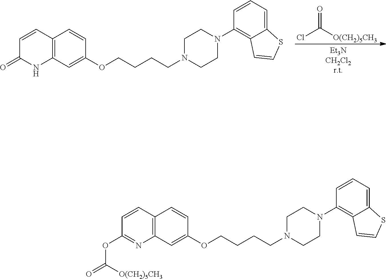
C1=CC(=O)NC2=C1C=CC(OCCCCN1CCN(C3=C4C(=CC=C3)SC=C4)CC1)=C2.ClC([O(CH2)5CH3])=O.C1=CC(OC(=O)[O(CH2)5CH3])=NC2=C1C=CC(OCCCCN1CCN(C3=C4C(=CC=C3)SC=C4)CC1)=C2
